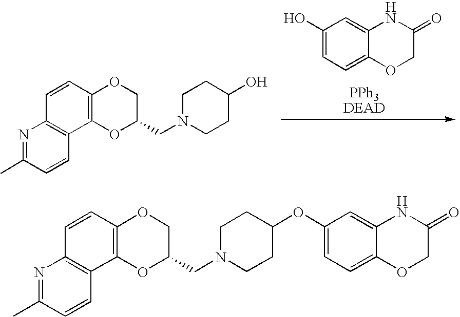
N1=C(C)C=CC2=C1C=CC1=C2OC(CN2CCC(O)CC2)CO1.C1(O)=CC=C2C(=C1)NC(=O)CO2.N1=C(C)C=CC2=C1C=CC1=C2OC(CN2CCC(OC3=CC=C4C(=C3)NC(=O)CO4)CC2)CO1
